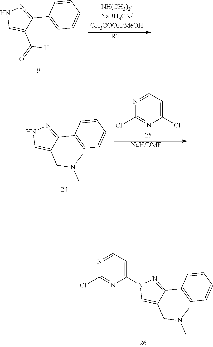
ClC1=NC(N2C=C(CN(C)C)C(C3=CC=CC=C3)=N2)=CC=N1.[RT].N1C=C(C([H])=O)C(C2=CC=CC=C2)=N1.[NaH/DMF].C1(Cl)=CC=NC(Cl)=N1.N1C=C(CN(C)C)C(C2=CC=CC=C2)=N1
